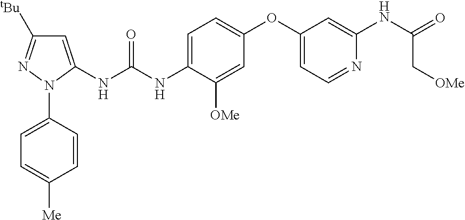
C1=C(NC(NC2=CC([tBu])=NN2C2=CC=C([Me])C=C2)=O)C([OMe])=CC(OC2=CC=NC(NC(=O)C[OMe])=C2)=C1
